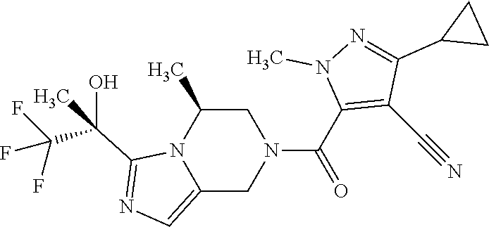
C1C(C)N2C(=CN=C2C(C(F)(F)F)(O)C)CN1C(C1=C(C#N)C(C2CC2)=NN1C)=O
